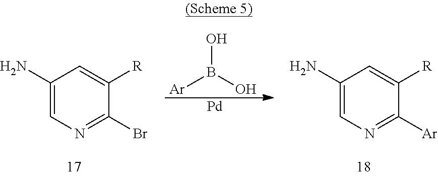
C1(N)=CN=C(Br)C([R])=C1.[Ar]B(O)O.[Pd].C1(N)=CN=C([Ar])C([R])=C1
